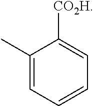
C1(C)=CC=CC=C1[CO2H]
